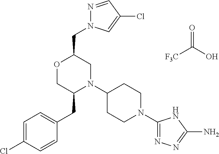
[F3C]C(O)=O.C(C1OCC(CC2=CC=C(Cl)C=C2)N(C2CCN(C3=NN=C(N)N3)CC2)C1)N1N=CC(Cl)=C1
